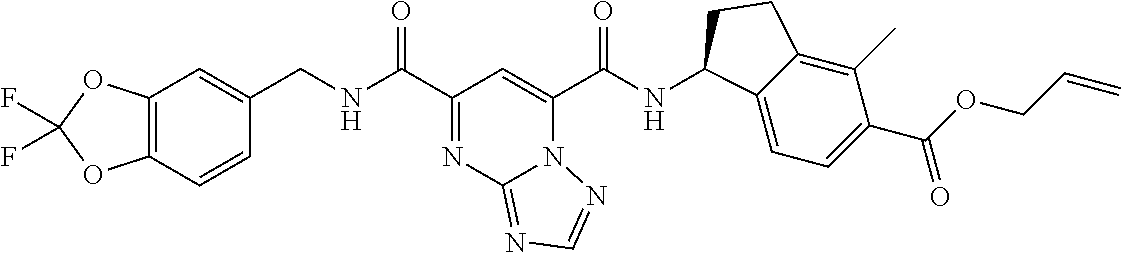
N12C(C(NC3C4=CC=C(C(OCC=C)=O)C(C)=C4CC3)=O)=CC(C(NCC3=CC4=C(C=C3)OC(F)(F)O4)=O)=NC1=NC=N2
